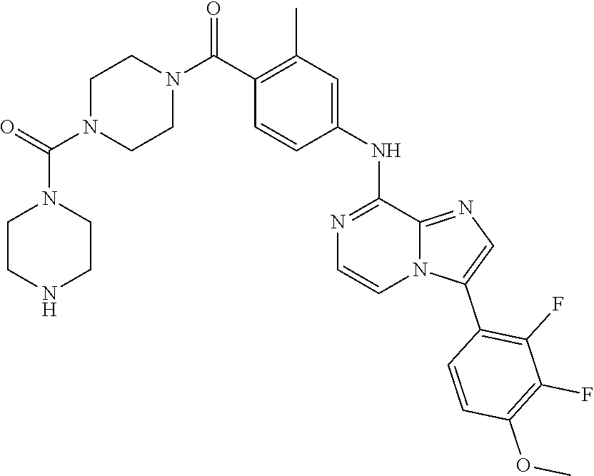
C1(C(N2CCN(C(N3CCNCC3)=O)CC2)=O)=C(C)C=C(NC2=NC=CN3C2=NC=C3C2=C(F)C(F)=C(OC)C=C2)C=C1
